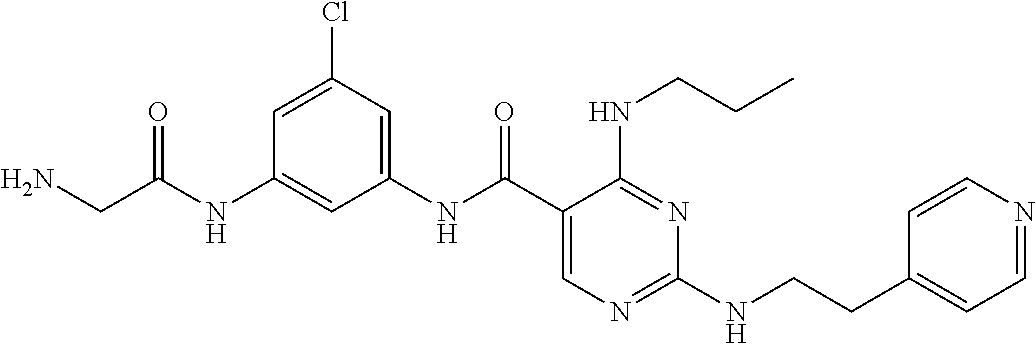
C1(NC(C2=CN=C(NCCC3=CC=NC=C3)N=C2NCCC)=O)=CC(Cl)=CC(NC(=O)CN)=C1
